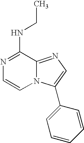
N1=C(NCC)C2=NC=C(C3=CC=CC=C3)N2C=C1
